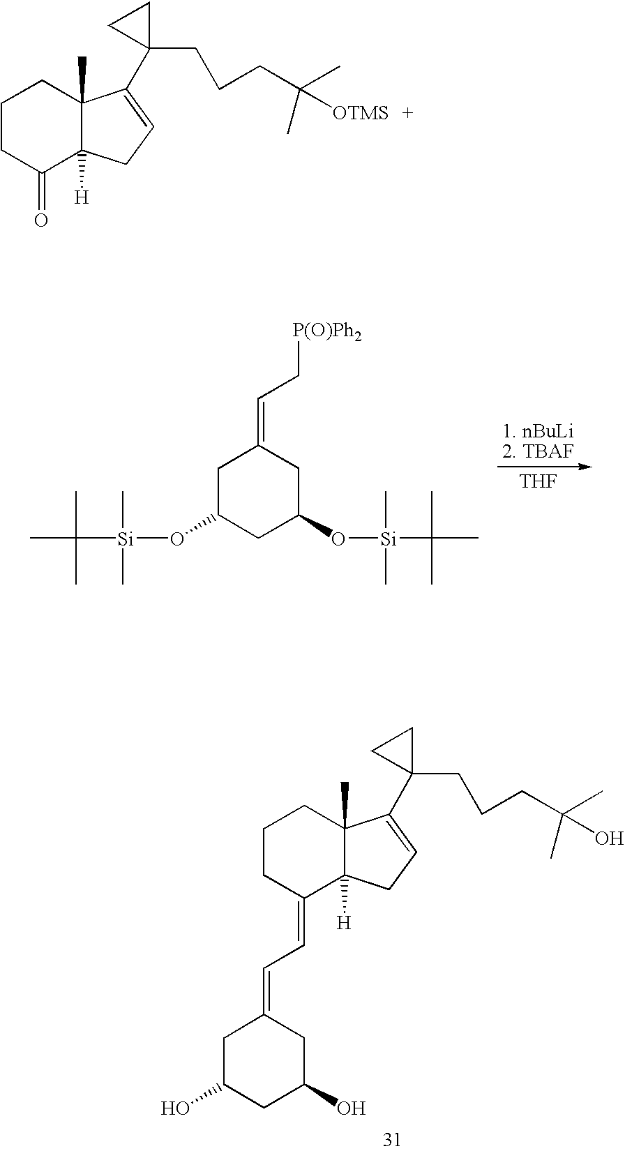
C1C(O[Si](C)(C)C(C)(C)C)CC(O[Si](C(C)(C)C)(C)C)CC1=CC[P(O)Ph2].[THF].O=C1C2([H])C(C)(CCC1)C(C1(CCCC(C)([OTMS])C)CC1)=CC2.C1C(O)CC(O)CC1=CC=C1C2([H])C(C)(CCC1)C(C1(CCCC(C)(O)C)CC1)=CC2
